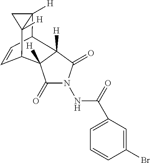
C1C2([H])C3C=CC(C12[H])C1([H])C(=O)N(NC(=O)C2=CC=CC(Br)=C2)C(=O)C31[H]
